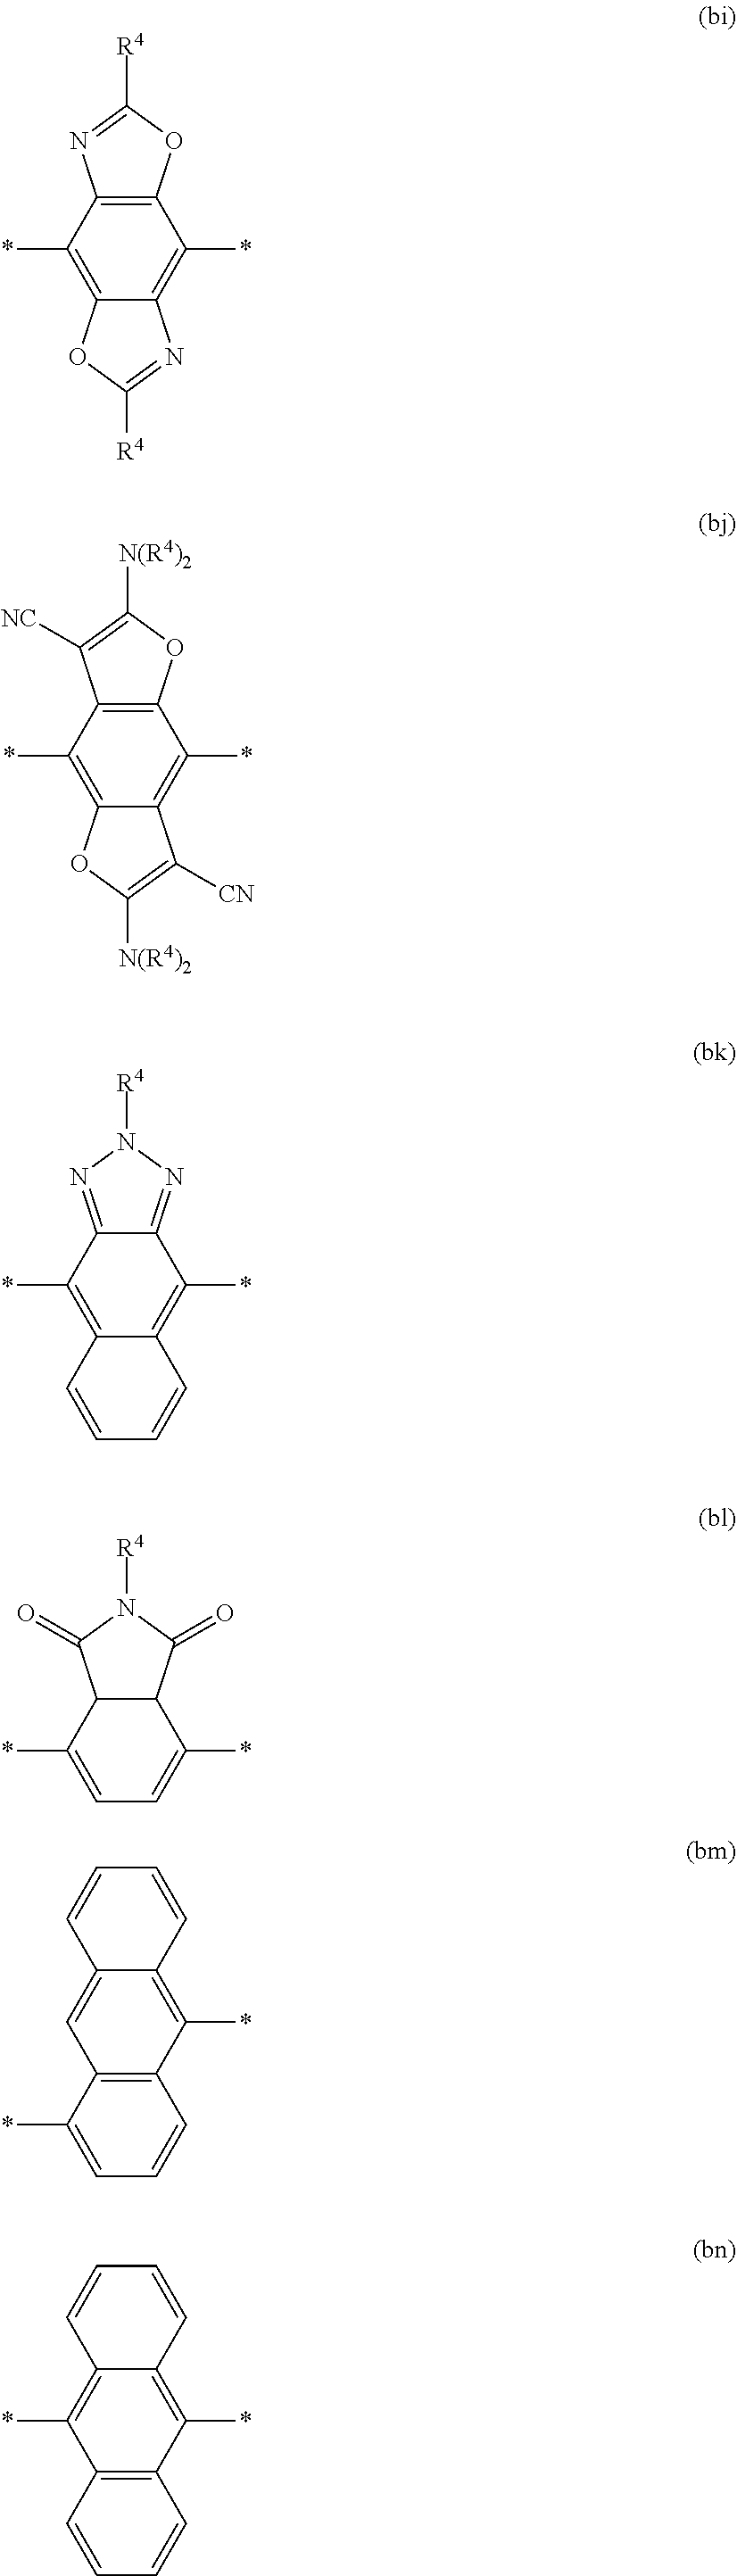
C12=C(C(*)=C3C(=C1*)N=C([R4])O3)N=C([R4])O2.C12=C(C(*)=C3C(=C1*)C([CN])=C([N(R4)2])O3)C([NC])=C([N(R4)2])O2.C12=NN([R4])N=C1C(*)=C1C(=C2*)C=CC=C1.C12C(C(*)=CC=C1*)C(=O)N([R4])C2=O.C12=C(C(*)=CC=C1)C=C1C(=C2*)C=CC=C1.C12=C(C=CC=C1)C(*)=C1C(=C2*)C=CC=C1
